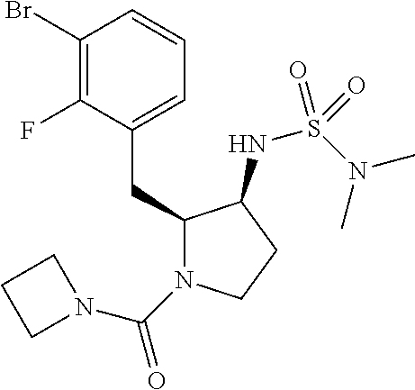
C1(CC2=CC=CC(Br)=C2F)N(C(N2CCC2)=O)CCC1NS(N(C)C)(=O)=O
